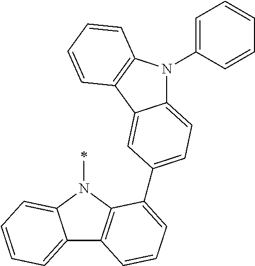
C12=CC=CC=C1N(C)C1=C2C=CC=C1C1=CC=C2N(C3=CC=CC=C3)C3=C(C2=C1)C=CC=C3
